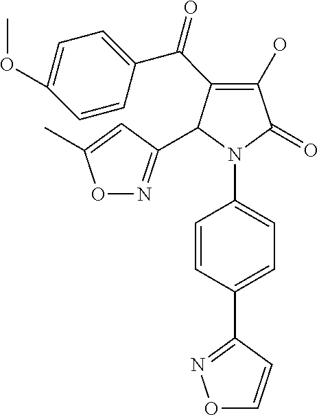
C1(O)=C(C(C2=CC=C(OC)C=C2)=O)C(C2=NOC(C)=C2)N(C2=CC=C(C3=NOC=C3)C=C2)C1=O
